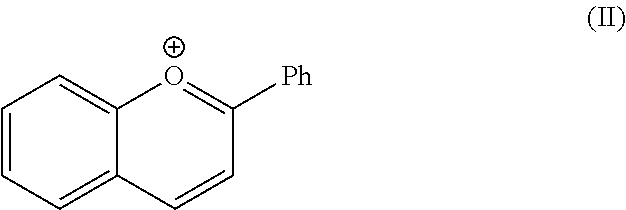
C1=CC=C2C(=C1)[O+]=C([Ph])C=C2
